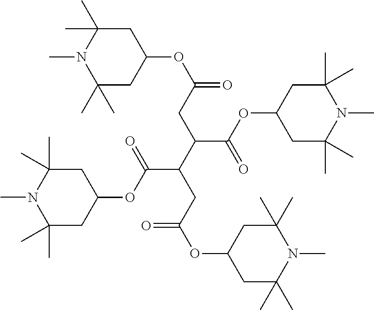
C1(C)(C)CC(OC(C(C(C(=O)OC2CC(C)(C)N(C)C(C)(C)C2)CC(OC2CC(C)(C)N(C)C(C)(C)C2)=O)CC(OC2CC(C)(C)N(C)C(C)(C)C2)=O)=O)CC(C)(C)N1C
